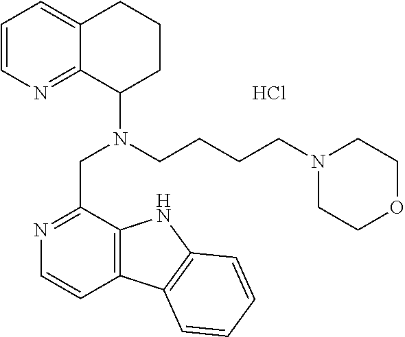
C1=CN=C2C(=C1)CCCC2N(CCCCN1CCOCC1)CC1=NC=CC2=C1NC1=C2C=CC=C1.Cl
